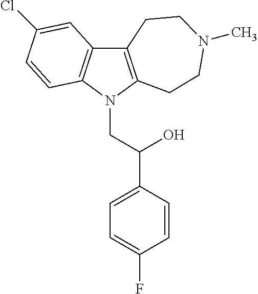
C12=C(N(CC(C3=CC=C(F)C=C3)O)C3=C1C=C(Cl)C=C3)CCN(C)CC2
